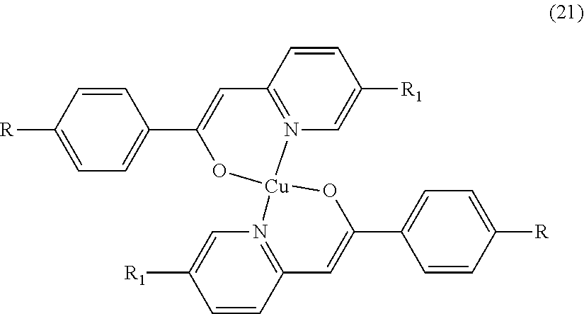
C1=CC([R])=CC=C1C1=CC2=N(C=C([R1])C=C2)[Cu]2(O1)N1=C(C=CC([R1])=C1)C=C(C1=CC=C([R])C=C1)O2
